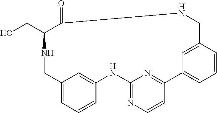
C1=C2C=C(C=C1)NC1=NC=CC(=N1)C1=CC=CC(=C1)CNC(=O)C(CO)NC2
